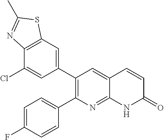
C12=C(C=C(C3=C(C4=CC=C(F)C=C4)N=C4C(=C3)C=CC(=O)N4)C=C1Cl)SC(C)=N2
